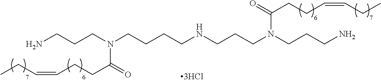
NCCCN(CCCCNCCCN(CCCN)C(=O)CCC=CCC)C(=O)CCC=CCC
